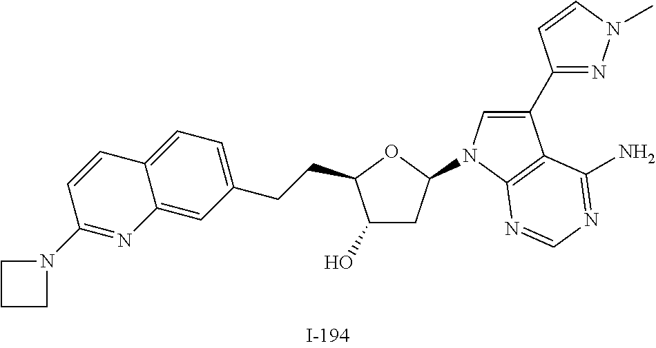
C1(O)CC(N2C=C(C3=NN(C)C=C3)C3=C2N=CN=C3N)OC1CCC1=CC=C2C(=C1)N=C(N1CCC1)C=C2
